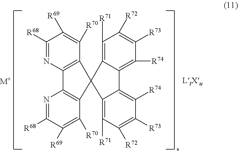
C1([R68])=NC2=C(C([R70])=C1[R69])C1(C3=C2N=C([R68])C([R69])=C3[R70])C2=C([R71])C([R72])=C([R73])C([R74])=C2C2=C([R74])C([R73])=C([R72])C([R71])=C21.[M+]
